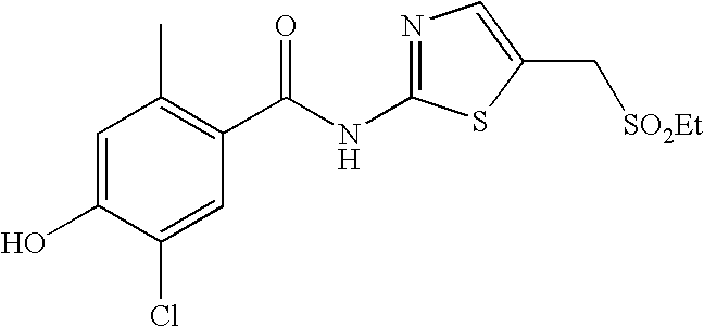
C1=C(O)C(Cl)=CC(C(NC2=NC=C(C[SO2Et])S2)=O)=C1C
